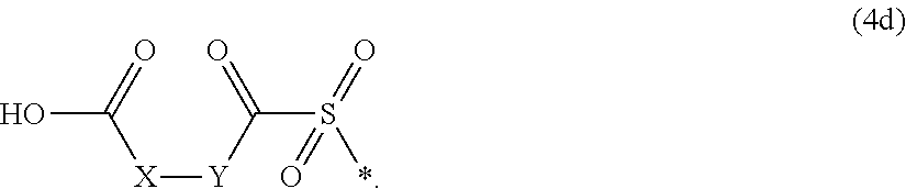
OC([X][Y]C(S(*)(=O)=O)=O)=O
